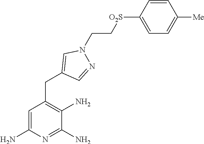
C1(CC2=C(N)C(N)=NC(N)=C2)=CN(CC[O2S]C2=CC=C([Me])C=C2)N=C1
